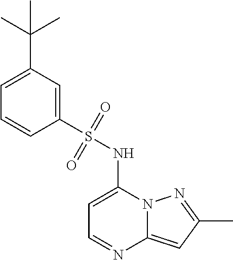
C1=C(NS(C2=CC(C(C)(C)C)=CC=C2)(=O)=O)N2C(=CC(C)=N2)N=C1
